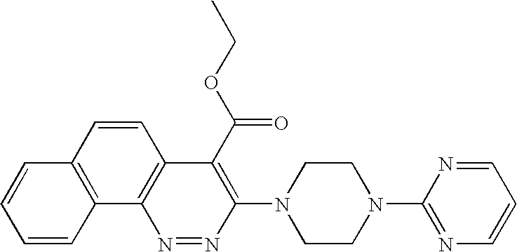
C1=CC2=C(C=C1)C=CC1=C2N=NC(N2CCN(C3=NC=CC=N3)CC2)=C1C(=O)OCC
